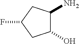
C1(N)C(O)CC(F)C1
